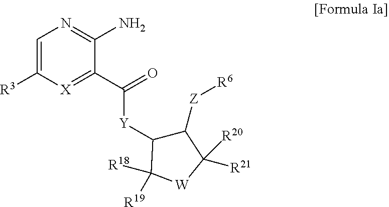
C1=C([R3])[X]=C(C(=O)[Y]C2C([Z][R6])C([R21])([R20])[W]C2([R18])[R19])C(N)=N1
